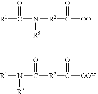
[R1]C(N([R5])[R2]C([OOH])=O)=O.[R1]N(C([R2]C([OOH])=O)=O)[R5]
